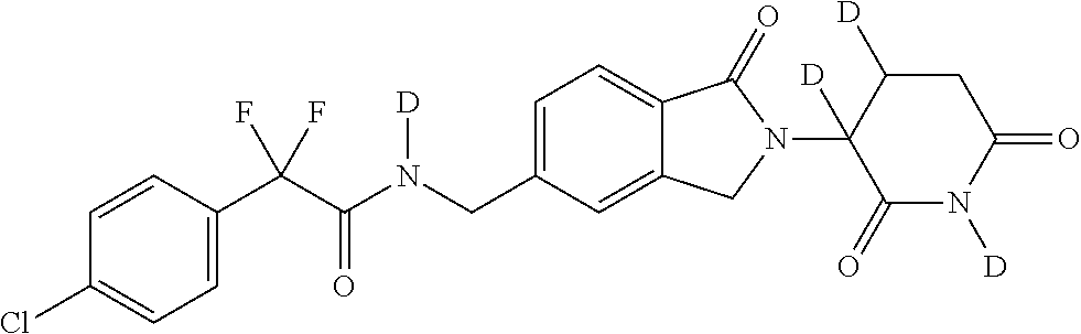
C1=CC(C(C(N(CC2=CC=C3C(=C2)CN(C2([D])C(=O)N([D])C(=O)CC2[D])C3=O)[D])=O)(F)F)=CC=C1Cl
